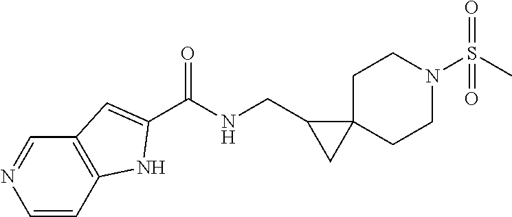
C1=CC2=C(C=N1)C=C(C(NCC1CC13CCN(S(C)(=O)=O)CC3)=O)N2
